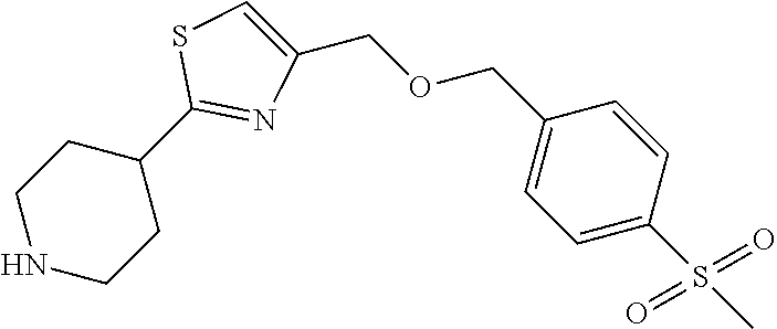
C1C(C2=NC(COCC3=CC=C(S(=O)(C)=O)C=C3)=CS2)CCNC1
